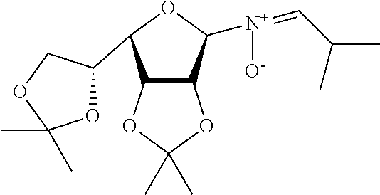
C12C(C([N+](=CC(C)C)[O-])OC1C1OC(C)(C)OC1)OC(C)(C)O2
